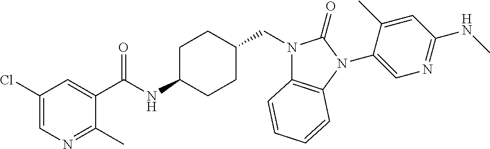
C1(Cl)=CN=C(C)C(C(NC2CCC(CN3C4=C(N(C5=CN=C(NC)C=C5C)C3=O)C=CC=C4)CC2)=O)=C1
